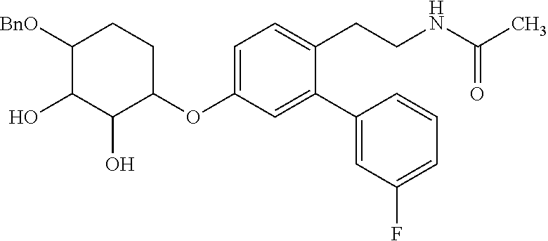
C1(OC2=CC=C(CCNC(C)=O)C(C3=CC(F)=CC=C3)=C2)CCC([BnO])C(O)C1O
